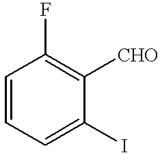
C1=CC=C(I)C([CHO])=C1F
